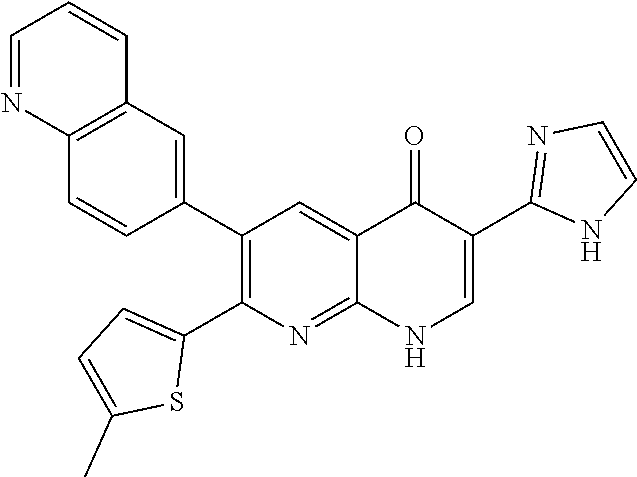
C12=C(C=C(C3=C(C4=CC=C(C)S4)N=C4C(=C3)C(=O)C(C3=NC=CN3)=CN4)C=C1)C=CC=N2
